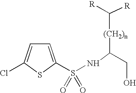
C1=C(S(NC(CO)[(CH2)n]C([R])[R])(=O)=O)SC(Cl)=C1
